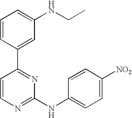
C1=CC(C2=NC(NC3=CC=C([NO2])C=C3)=NC=C2)=CC(NCC)=C1
